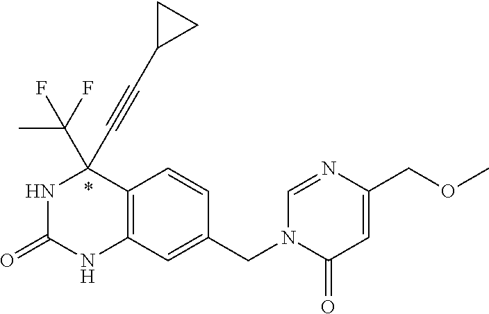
N1C(=O)NC2=C(C1(C#CC1CC1)C(F)(C)F)C=CC(CN1C(=O)C=C(COC)N=C1)=C2
